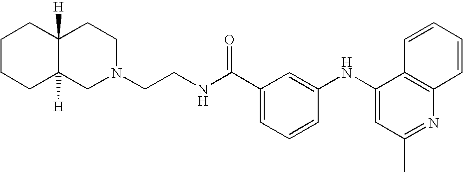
N1(CCNC(C2=CC=CC(NC3=CC(C)=NC4=C3C=CC=C4)=C2)=O)CCC2([H])C([H])(C1)CCCC2
